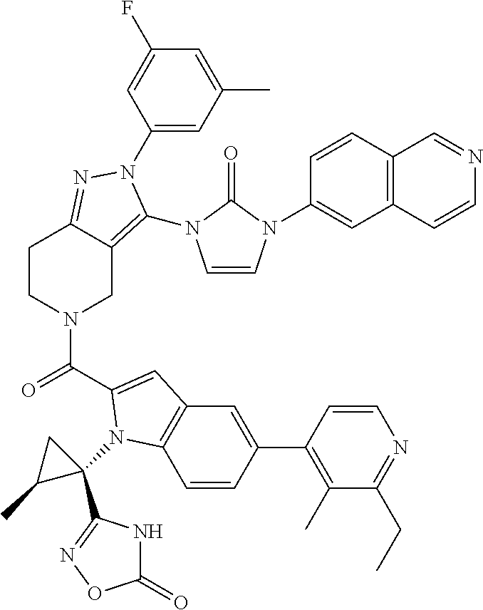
C1(N2C(N3C=CN(C4=CC5=C(C=C4)C=NC=C5)C3=O)=C3CN(C(=O)C4=CC5=C(C=CC(C6=C(C)C(CC)=NC=C6)=C5)N4C4(C5=NOC(=O)N5)CC4C)CCC3=N2)=CC(C)=CC(F)=C1
